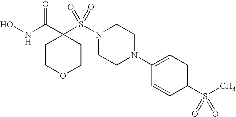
ONC(C1(S(N2CCN(C3=CC=C(S(C)(=O)=O)C=C3)CC2)(=O)=O)CCOCC1)=O
